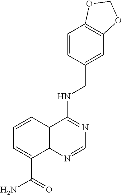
C1=C(CNC2=NC=NC3=C2C=CC=C3C(=O)N)C=CC2=C1OCO2
